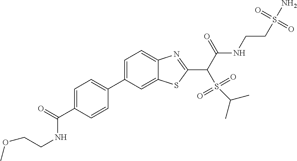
C1=C(C2=CC=C(C(=O)NCCOC)C=C2)C=C2C(=C1)N=C(C(C(NCCS(N)(=O)=O)=O)S(=O)(=O)C(C)C)S2
